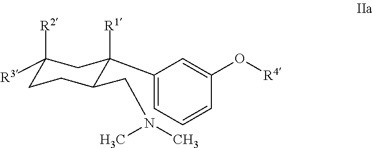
C1([R3])([R2])CCC(CN(C)C)C([R1])(C2=CC=CC(O[R4])=C2)C1
